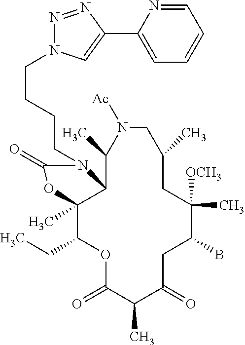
O1C(=O)C(C)C(=O)CC(B)C([OCH3])(C)CC(C)CN([Ac])C(C)C2C(C)(C1CC)OC(=O)N2CCCCN1N=NC(C2=CC=CC=N2)=C1
